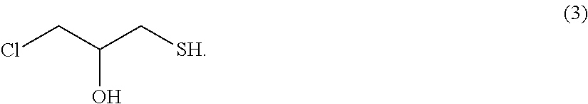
ClCC(C[SH])O
